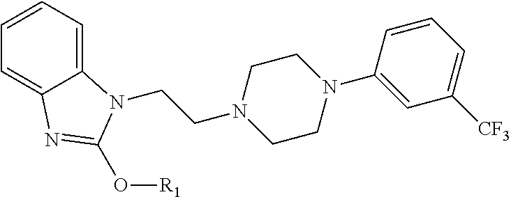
C1=CC=C2C(=C1)N=C(O[R1])N2CCN1CCN(C2=CC([CF3])=CC=C2)CC1
